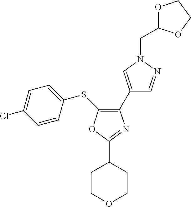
C1(C2=CN(CC3OCCO3)N=C2)=C(SC2=CC=C(Cl)C=C2)OC(C2CCOCC2)=N1
